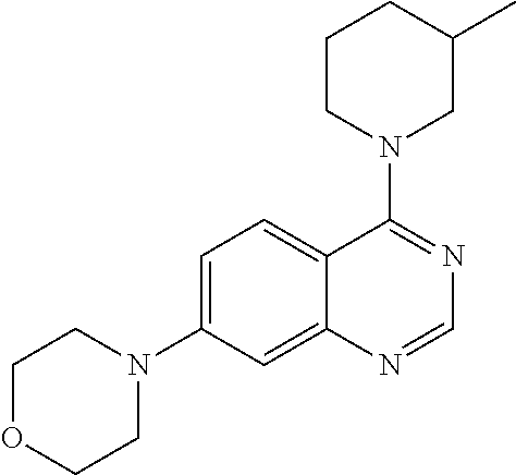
C1OCCN(C2=CC=C3C(=C2)N=CN=C3N2CC(C)CCC2)C1
